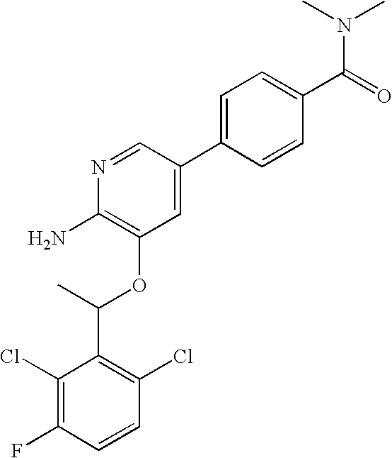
C1(Cl)=C(F)C=CC(Cl)=C1C(C)OC1=C(N)N=CC(C2=CC=C(C(=O)N(C)C)C=C2)=C1
